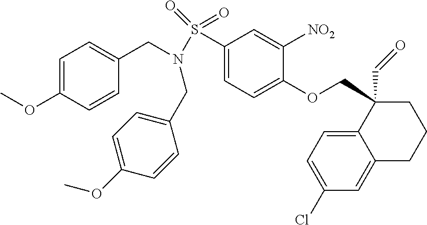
S(=O)(N(CC1=CC=C(OC)C=C1)CC1=CC=C(OC)C=C1)(=O)C1=CC=C(OCC2(C=O)C3=CC=C(Cl)C=C3CCC2)C([NO2])=C1
